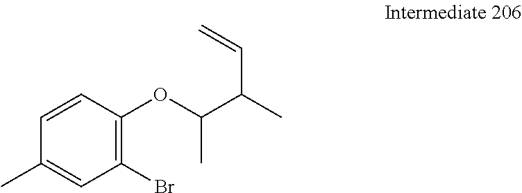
C1(Br)=C(OC(C(C)C=C)C)C=CC(C)=C1
